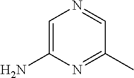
C1=C(N)N=C(C)C=N1
